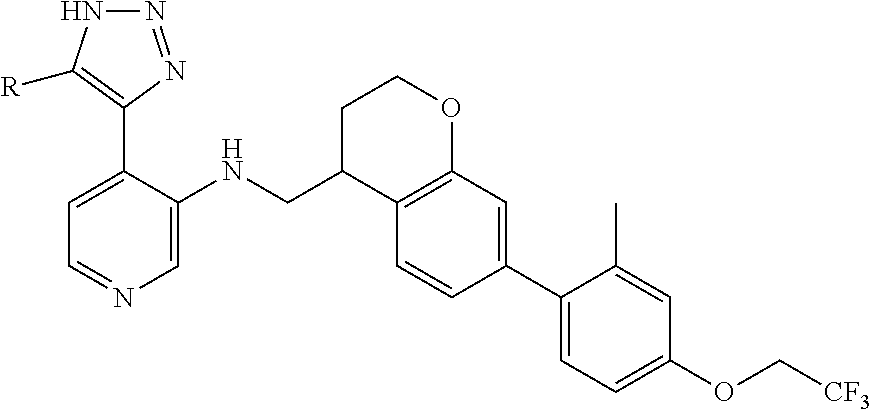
C1=C(C2=C([R])NN=N2)C(NCC2C3=C(OCC2)C=C(C2=CC=C(OC[CF3])C=C2C)C=C3)=CN=C1
